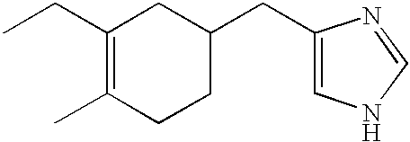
C1(CC)=C(C)CCC(CC2=CNC=N2)C1
